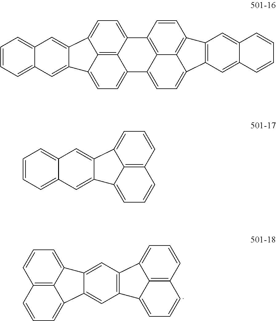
C1=C2C(=CC3=C1C1=CC=CC4=C1C3=CC=C4)C1=CC=CC3=C1C2=CC=C3.C1=CC=C2C(=C1)C=C1C(=C2)C2=CC=C3C4=C2C1=CC=C4C1=C2C4=C(C5=C(C4=CC=C32)C=C2C(=C5)C=CC=C2)C=C1.C1=CC=C2C(=C1)C=C1C(=C2)C2=CC=CC3=C2C1=CC=C3
